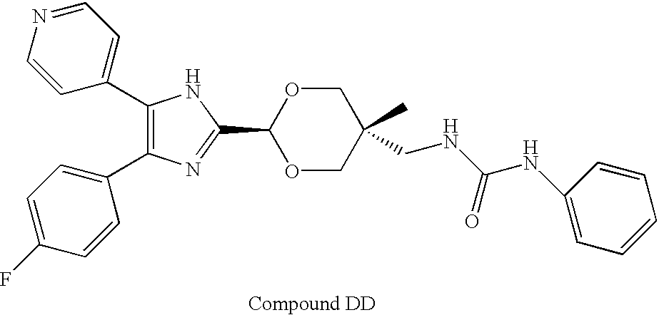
C1(C2=CC=NC=C2)=C(C2=CC=C(F)C=C2)N=C(C2OCC(C)(CNC(NC3=CC=CC=C3)=O)CO2)N1
